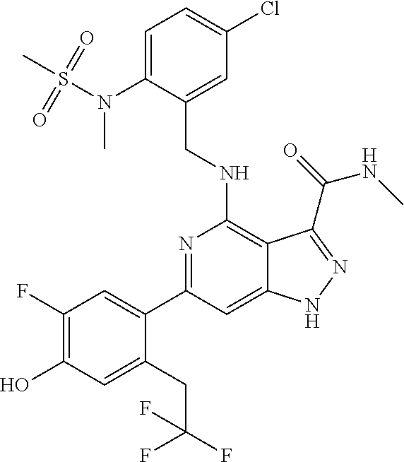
C1(N(S(C)(=O)=O)C)=CC=C(Cl)C=C1CNC1=C2C(=CC(C3=CC(F)=C(O)C=C3CC(F)(F)F)=N1)NN=C2C(=O)NC
